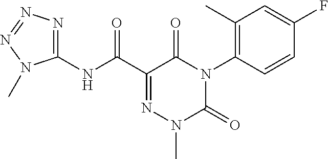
C1(NC(C2=NN(C)C(=O)N(C3=C(C)C=C(F)C=C3)C2=O)=O)=NN=NN1C
